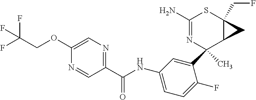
C1(C2(C)N=C(N)SC3(CF)C2C3)=CC(NC(C2=NC=C(OCC(F)(F)F)N=C2)=O)=CC=C1F
